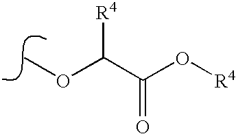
O(C)C(C(O[R4])=O)[R4]
